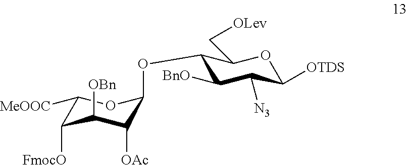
C1(OC2C([BnO])C([N3])C([OTDS])OC2C[OLev])C([OAc])C([OBn])C([FmocO])C([MeOOC])O1
